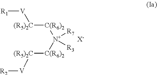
[C(R6)2]([(R5)2C][V][R1])[N+]([C(R6)2][(R5)2C][V][R2])([R7])[R3].[X-]
